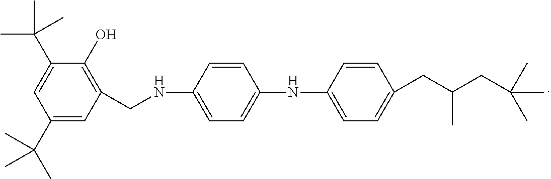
N(C1=CC=C(NC2=CC=C(CC(CC(C)(C)C)C)C=C2)C=C1)CC1=C(O)C(C(C)(C)C)=CC(C(C)(C)C)=C1
